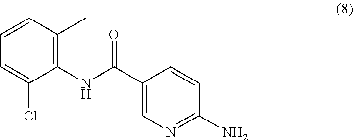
C1(C(NC2=C(C)C=CC=C2Cl)=O)=CN=C(N)C=C1
